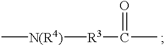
C[N(R4)][R3]C(C)=O
